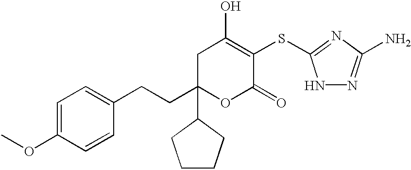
C1(OC)=CC=C(CCC2(C3CCCC3)OC(=O)C(SC3=NC(N)=NN3)=C(O)C2)C=C1
